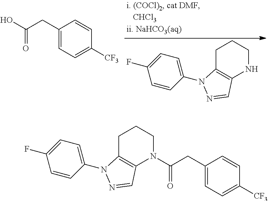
C1C2=C(NCC1)C=NN2C1=CC=C(F)C=C1.C1(CC(O)=O)=CC=C([CF3])C=C1.C1C2=C(N(C(CC3=CC=C([CF3])C=C3)=O)CC1)C=NN2C1=CC=C(F)C=C1
